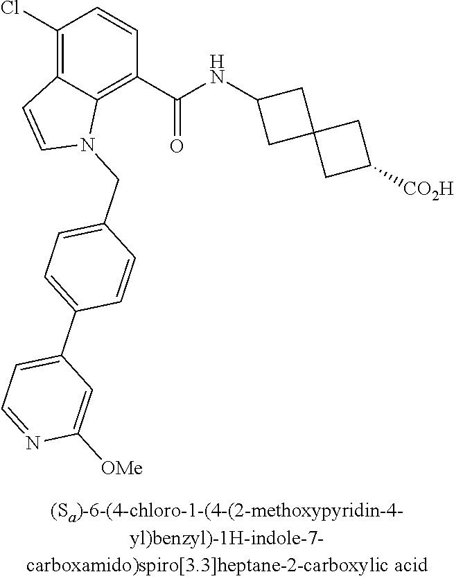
C1(Cl)=C2C(=C(C(NC3CC4(C3)CC([CO2H])C4)=O)C=C1)N(CC1=CC=C(C3=CC=NC([OMe])=C3)C=C1)C=C2
